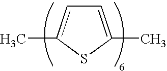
CC1=CC=C(C)S1
